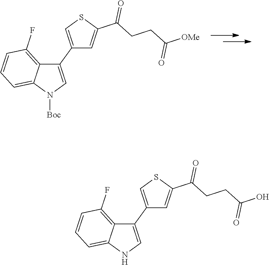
C1(C2=CSC(C(CCC([OMe])=O)=O)=C2)=CN([Boc])C2=CC=CC(F)=C12.C1(C2=CSC(C(CCC(O)=O)=O)=C2)=CNC2=CC=CC(F)=C12
